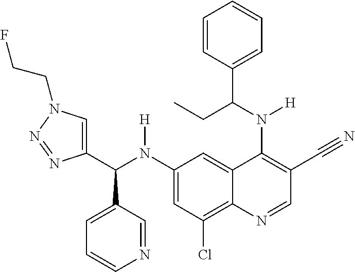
C1(N(C(C2=CN(CCF)N=N2)C2=CC=CN=C2)[H])=CC(Cl)=C2C(=C1)C(N([H])C(CC)C1=CC=CC=C1)=C(C#N)C=N2
